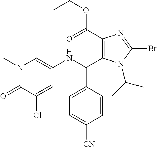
C1(C(=O)OCC)=C(C(NC2=CN(C)C(=O)C(Cl)=C2)C2=CC=C([CN])C=C2)N(C(C)C)C(Br)=N1
